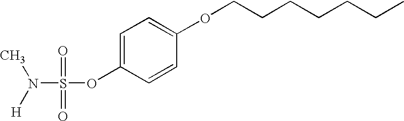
S(OC1=CC=C(OCCCCCCC)C=C1)(=O)(=O)N([H])C
